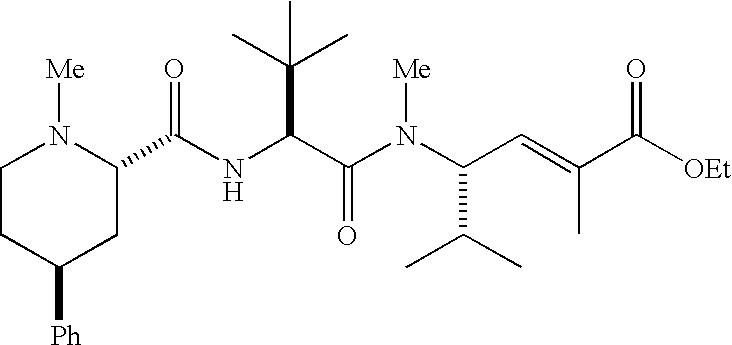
N(C(C(N(C(C=C(C([OEt])=O)C)C(C)C)[Me])=O)C(C)(C)C)C(C1N([Me])CCC([Ph])C1)=O
